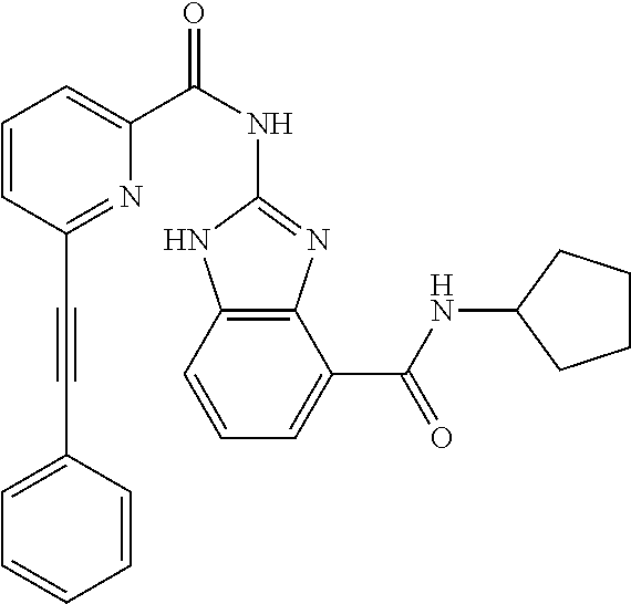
C12=C(C=CC=C1C(NC1CCCC1)=O)NC(NC(C1=CC=CC(C#CC3=CC=CC=C3)=N1)=O)=N2
